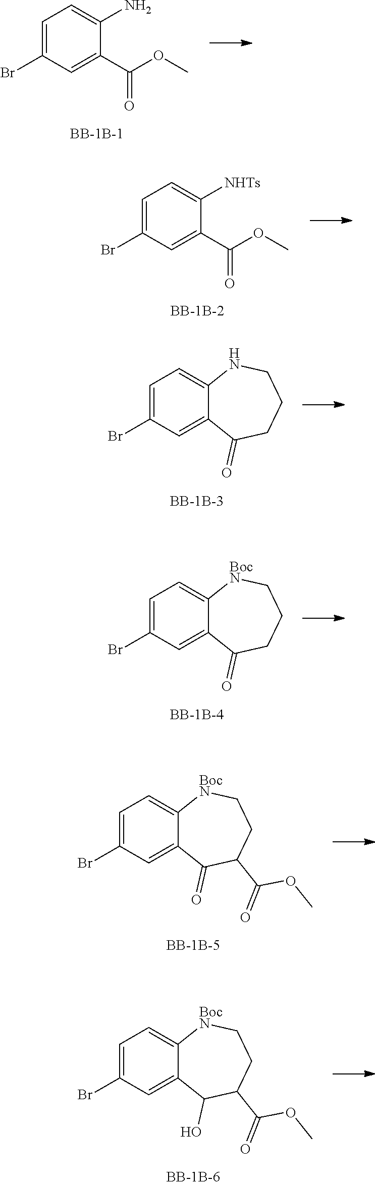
C1=C(Br)C=C(C(OC)=O)C(N)=C1.C1=C(Br)C=C(C(OC)=O)C([NHTs])=C1.C1=C(Br)C=C2C(=C1)NCCCC2=O.C1=C(Br)C=C2C(=C1)[BocN]CCCC2=O.C1=C(Br)C=C2C(=C1)[BocN]CCC(C(OC)=O)C2=O.C1=C(Br)C=C2C(=C1)[BocN]CCC(C(OC)=O)C2O
